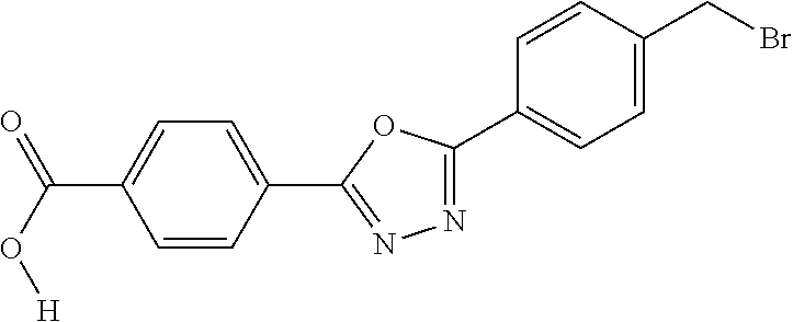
N1=C(C2=CC=C(CBr)C=C2)OC(C2=CC=C(C(=O)O[H])C=C2)=N1
